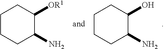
C1CCC(N)C([OR1])C1.C1CCC(N)C(O)C1
